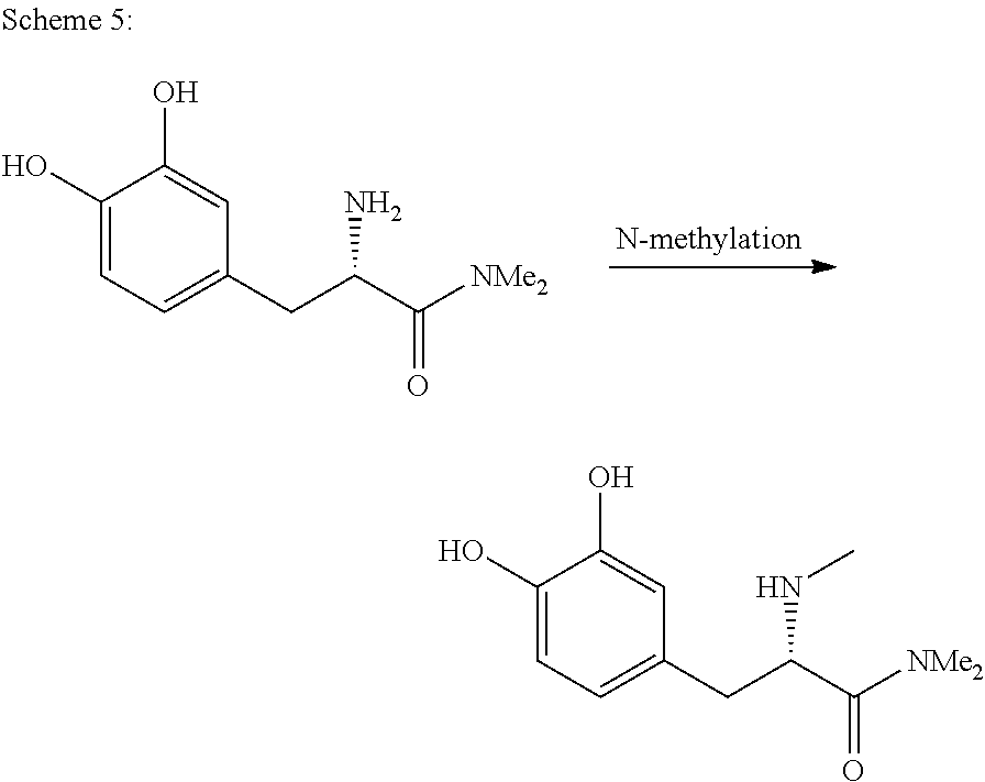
C1(O)=CC=C(CC(C([NMe2])=O)N)C=C1O.C1(O)=CC=C(CC(C([NMe2])=O)NC)C=C1O
